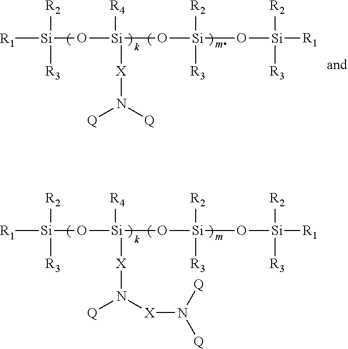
[Si](O[Si](O[Si](O[Si]([R1])([R2])[R3])([R2])[R3])([X]N([X]N([Q])[Q])[Q])[R4])([R3])([R2])[R1].[Si](O[Si](O[Si](O[Si]([R1])([R2])[R3])([R2])[R3])([X]N([Q])[Q])[R4])([R3])([R2])[R1]
